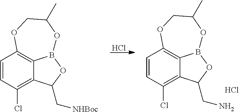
Cl.C1=CC(Cl)=C2C3=C1OCC(C)OB3OC2CN.Cl.C1=CC(Cl)=C2C3=C1OCC(C)OB3OC2C[NHBoc]
